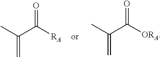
C=C(C)C([RA])=O.C=C(C)C([ORA])=O
